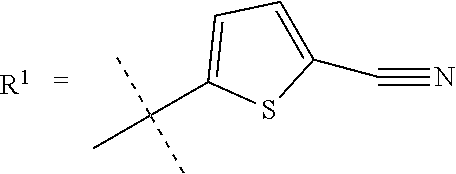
C1(C(C)(C)C)=CC=C(C#N)S1.[R1]
